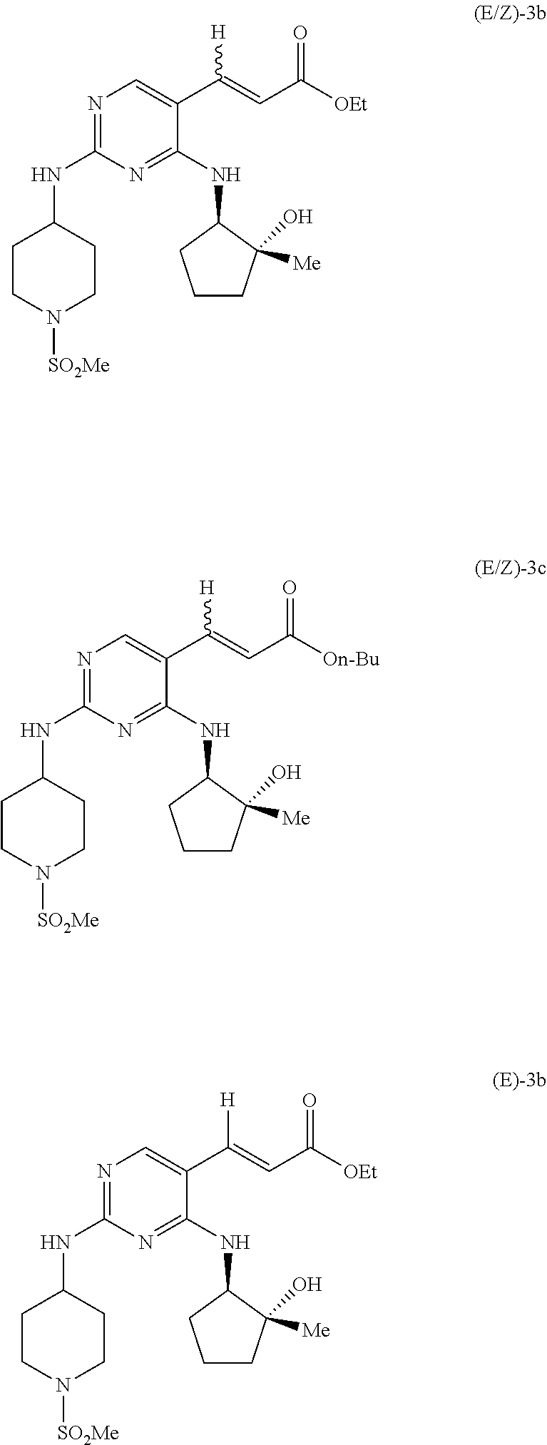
N1=C(NC2CCN([SO2Me])CC2)N=C(NC2CCCC2([Me])O)C(C(=CC([OEt])=O)[H])=C1.N1=C(NC2CCN([SO2Me])CC2)N=C(NC2CCCC2([Me])O)C(C(=CC([On-Bu])=O)[H])=C1.N1=C(NC2CCN([SO2Me])CC2)N=C(NC2CCCC2([Me])O)C(C(=CC([OEt])=O)[H])=C1
